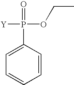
[Y]P(=O)(C1=CC=CC=C1)OCC
